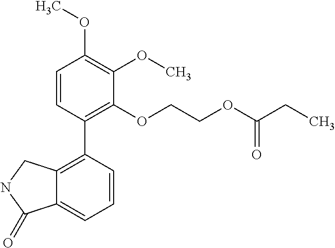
C1=CC(C2=C3C(=CC=C2)C(=O)NC3)=C(OCCOC(CC)=O)C(OC)=C1OC
